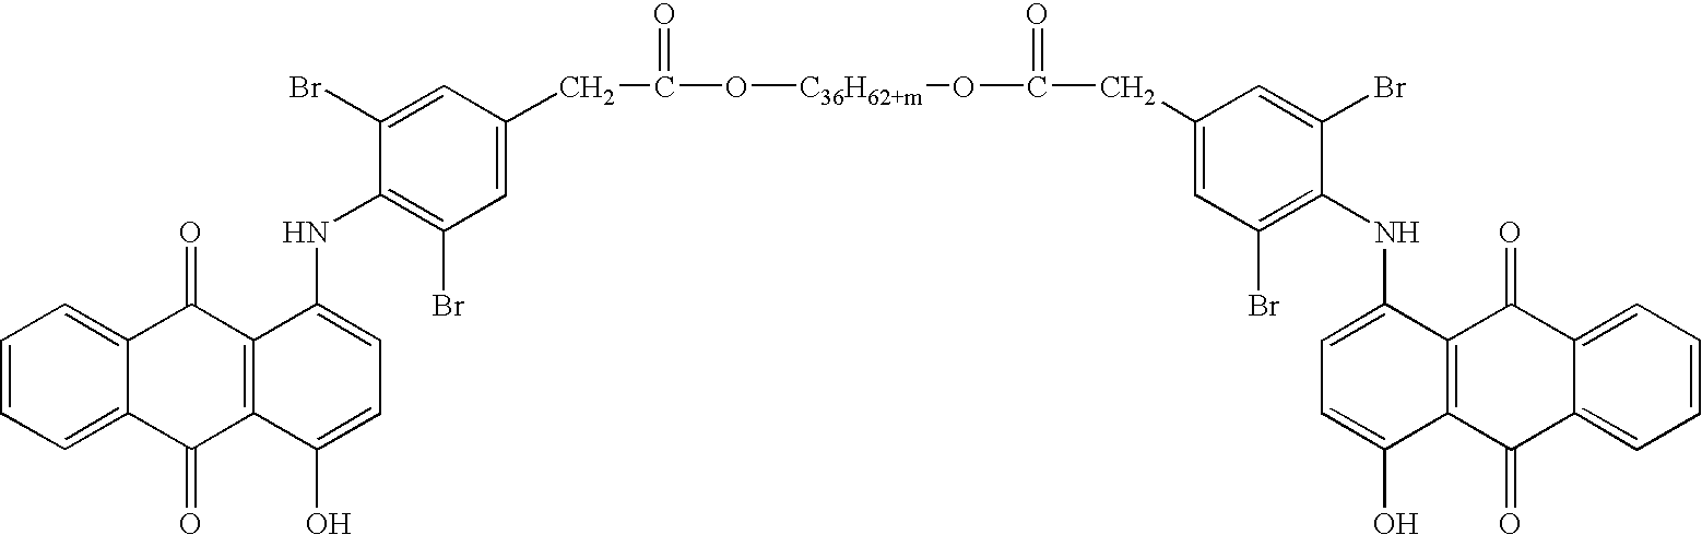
C1=CC=C2C(=C1)C(=O)C1=C(C2=O)C(O)=CC=C1NC1=C(Br)C=C(CC(O[C36H62+m]OC(=O)CC2=CC(Br)=C(NC3=CC=C(O)C4=C3C(=O)C3=CC=CC=C3C4=O)C(Br)=C2)=O)C=C1Br
